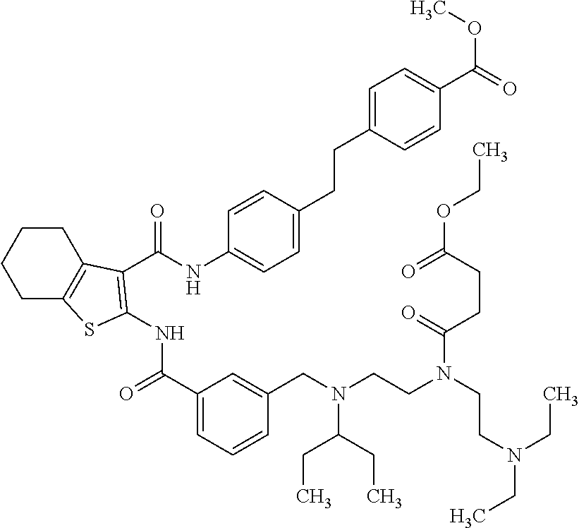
C1(C(=O)NC2=C(C(=O)NC3=CC=C(CCC4=CC=C(C(OC)=O)C=C4)C=C3)C3=C(CCCC3)S2)=CC=CC(CN(CCN(CCN(CC)CC)C(CCC(=O)OCC)=O)C(CC)CC)=C1
